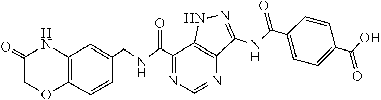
C12=C(C=CC(CNC(C3=NC=NC4=C3NN=C4NC(C3=CC=C(C(O)=O)C=C3)=O)=O)=C1)OCC(=O)N2
